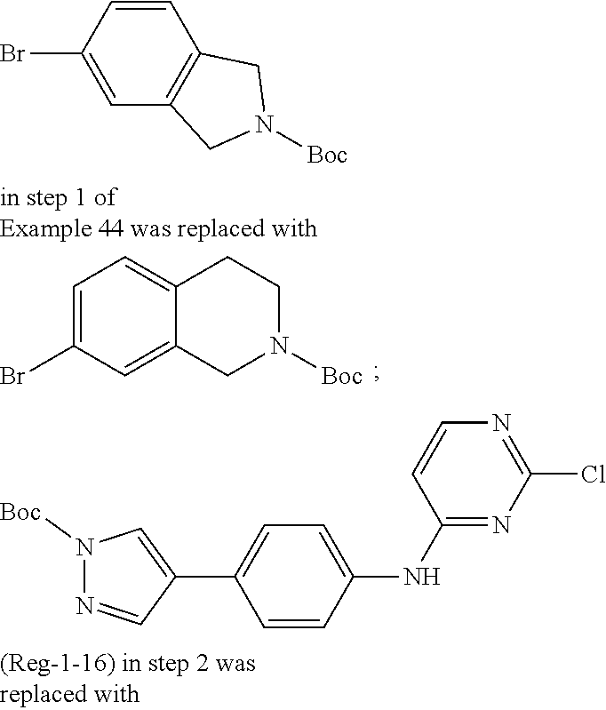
C1=CC(NC2=NC(Cl)=NC=C2)=CC=C1C1=CN([Boc])N=C1.C1=C(Br)C=C2C(=C1)CCN([Boc])C2.C1=CC(Br)=CC2=C1CN([Boc])C2
